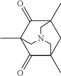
C1(=O)C2(C)C(=O)C3(C)CC1(C)CN(C2)C3
